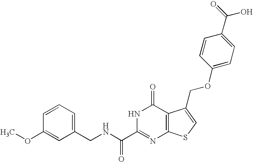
C1(CNC(C2=NC3=C(C(=O)N2)C(COC2=CC=C(C(=O)O)C=C2)=CS3)=O)=CC=CC(OC)=C1
